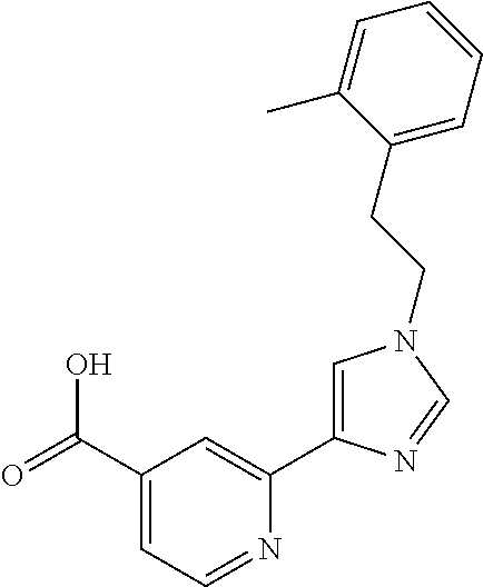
C1(C(=O)O)=CC=NC(C2=CN(CCC3=CC=CC=C3C)C=N2)=C1
